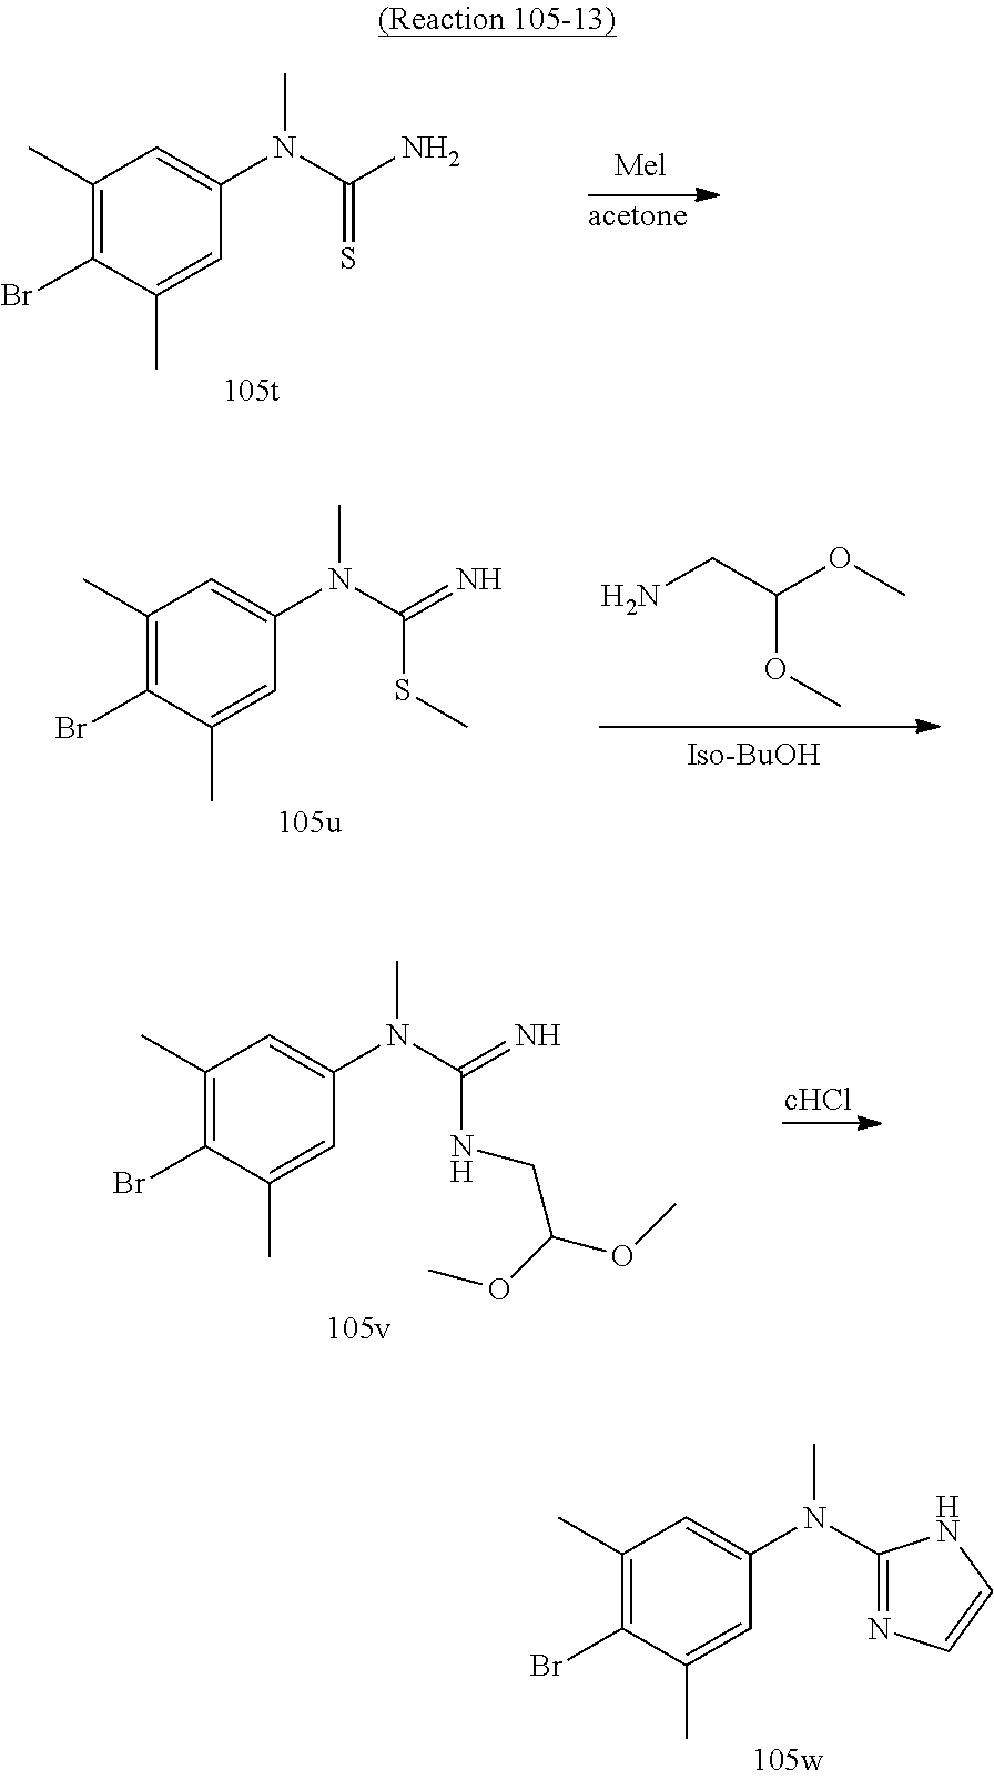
C1(C)=C(Br)C(C)=CC(N(C(=S)N)C)=C1.C1(C)=C(Br)C(C)=CC(N(C(SC)=N)C)=C1.NCC(OC)OC.C1(C)=C(Br)C(C)=CC(N(C(NCC(OC)OC)=N)C)=C1.C1(C)=C(Br)C(C)=CC(N(C2=NC=CN2)C)=C1
